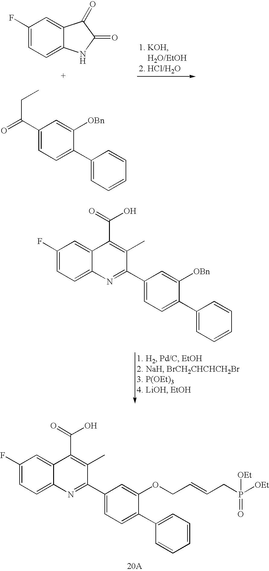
C1(F)=CC=C2C(=C1)C(=O)C(=O)N2.C1(C(CC)=O)=CC=C(C2=CC=CC=C2)C([OBn])=C1.C1(C2=NC3=CC=C(F)C=C3C(C(O)=O)=C2C)=CC=C(C2=CC=CC=C2)C([OBn])=C1.C1(C2=NC3=CC=C(F)C=C3C(C(O)=O)=C2C)=CC=C(C2=CC=CC=C2)C(OCC=CCP([OEt])(=O)[OEt])=C1
